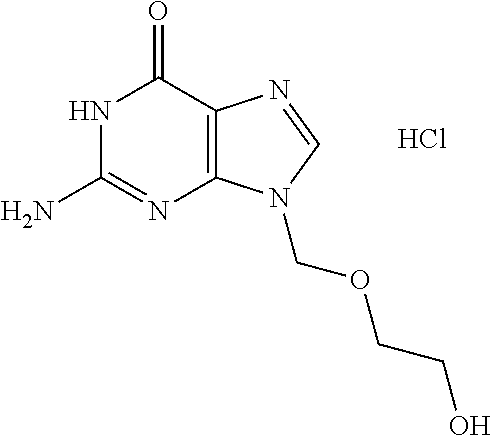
N1C(N)=NC2=C(C1=O)N=CN2COCCO.Cl
